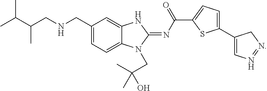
N(=C1N(CC(C)(C)O)C2=CC=C(CNCC(C(C)C)C)C=C2N1)C(C1=CC=C(C2=CN=NC2)S1)=O
